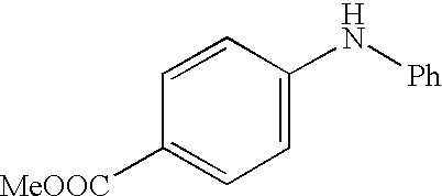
C1=C(N[Ph])C=CC([MeOOC])=C1
